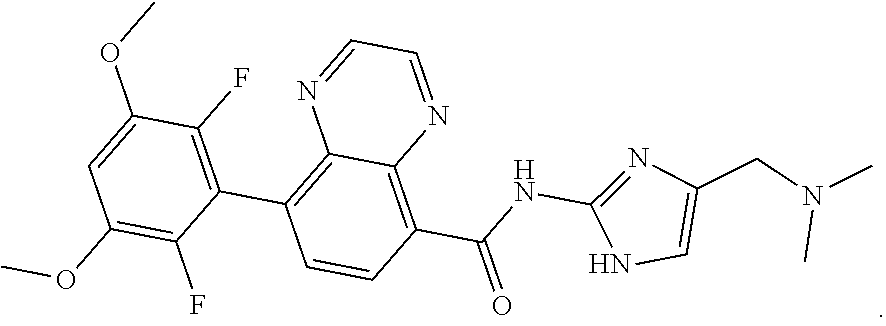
C1(C(NC2=NC(CN(C)C)=CN2)=O)=C2C(=C(C3=C(F)C(OC)=CC(OC)=C3F)C=C1)N=CC=N2
